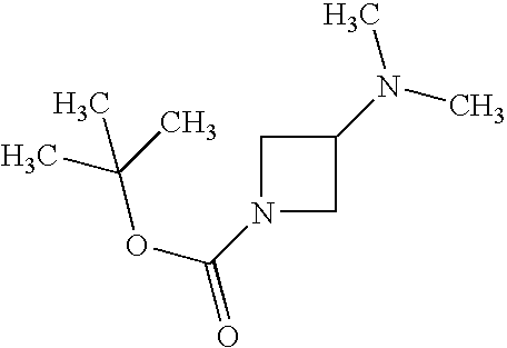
C1N(C(=O)OC(C)(C)C)CC1N(C)C
